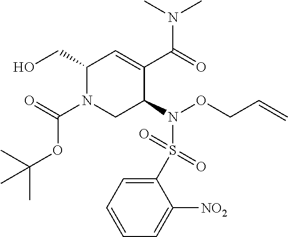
C1(CO)N(C(=O)OC(C)(C)C)CC(N(OCC=C)S(=O)(C2=CC=CC=C2[NO2])=O)C(C(=O)N(C)C)=C1
